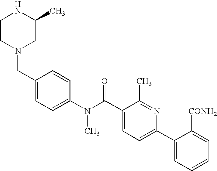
C1(CN2CC(C)NCC2)=CC=C(N(C(C2=CC=C(C3=CC=CC=C3[CONH2])N=C2C)=O)C)C=C1
